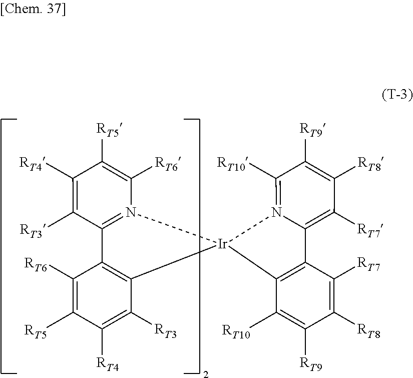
C1([RT6])=C([RT5])C([RT4])=C([RT3])C2=C1C1=N([Ir]23C2=C(C([RT7])=C([RT8])C([RT9])=C2[RT10])C2=C([RT7])C([RT8])=C([RT9])C([RT10])=N32)C([RT6])=C([RT5])C([RT4])=C1[RT3]
